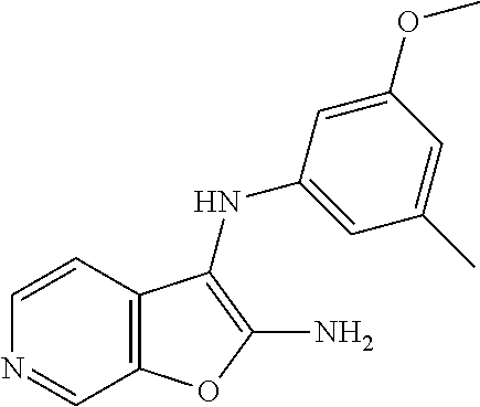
C1=NC=CC2=C1OC(N)=C2NC1=CC(C)=CC(OC)=C1
